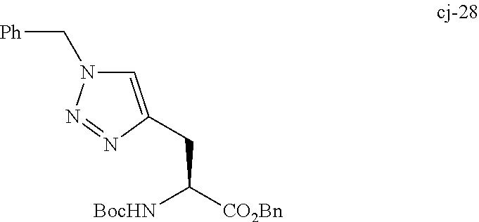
C1=C(CC([CO2Bn])[BocHN])N=NN1C[Ph]
